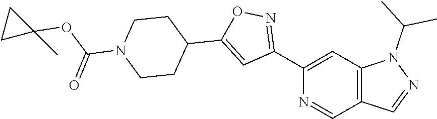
C1(C2=NOC(C3CCN(C(=O)OC4(C)CC4)CC3)=C2)=CC2=C(C=N1)C=NN2C(C)C
